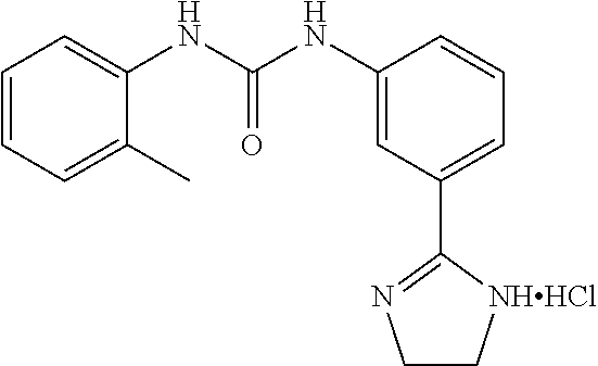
C1=CC=C(C)C(NC(NC2=CC(C3=NCC[NHHCl]3)=CC=C2)=O)=C1
